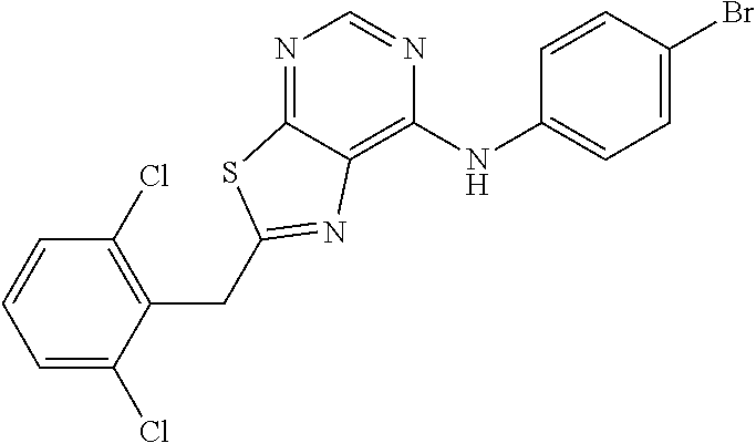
C1=C(Cl)C(CC2=NC3=C(NC4=CC=C(Br)C=C4)N=CN=C3S2)=C(Cl)C=C1
